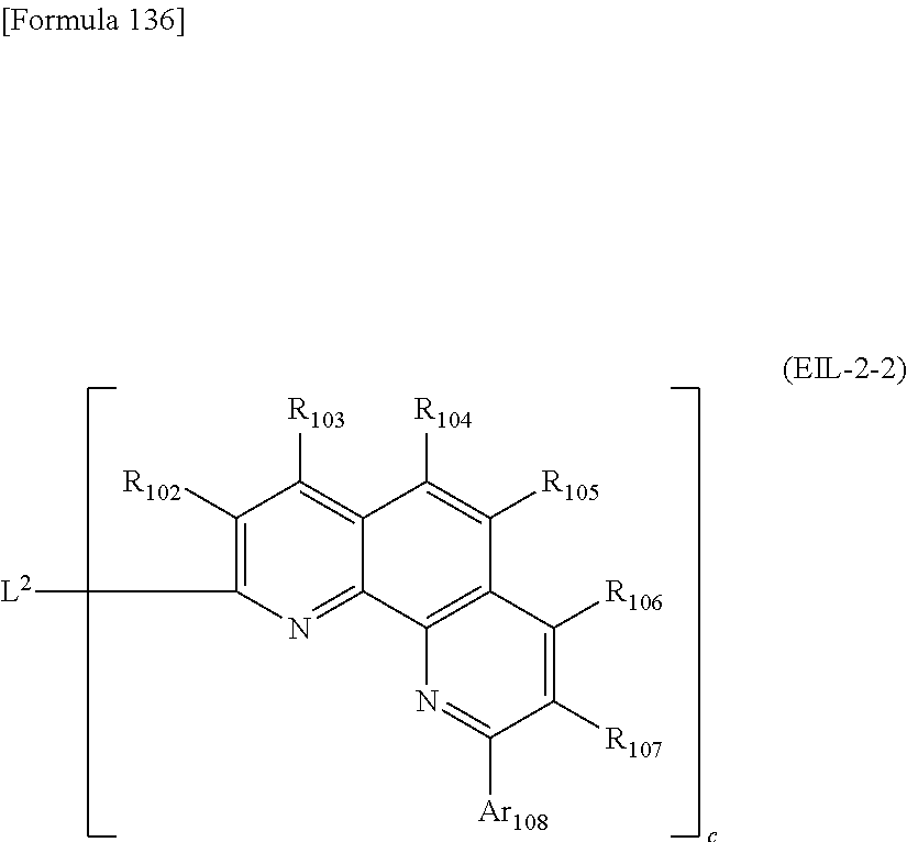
[L2]C1=C([R102])C([R103])=C2C(=N1)C1=C(C([R105])=C2[R104])C([R106])=C([R107])C([Ar108])=N1
